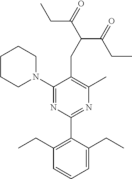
C1(N2CCCCC2)=NC(C2=C(CC)C=CC=C2CC)=NC(C)=C1CC(C(=O)CC)C(=O)CC
